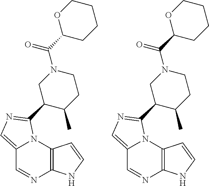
C12=CN=C(C3C(C)CCN(C(C4CCCCO4)=O)C3)N1C1=C(N=C2)NC=C1.C12=CN=C(C3C(C)CCN(C(C4CCCCO4)=O)C3)N1C1=C(N=C2)NC=C1
